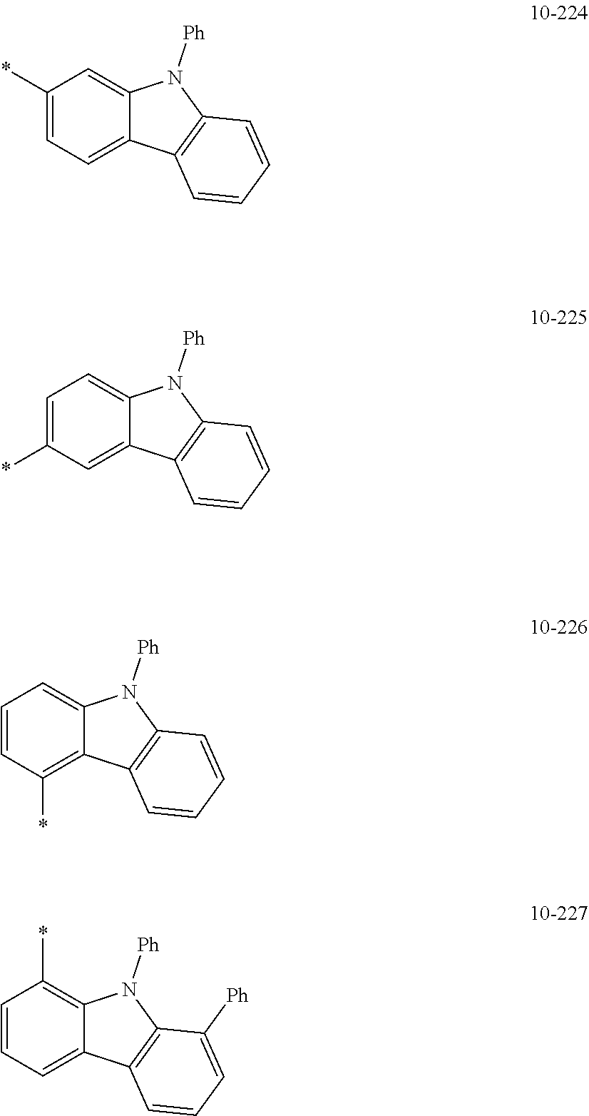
C1=CC(*)=C2C(=C1)N([Ph])C1=C2C=CC=C1.C1=CC=C2C(=C1*)N([Ph])C1=C2C=CC=C1[Ph].C1(*)=CC=C2C(=C1)N([Ph])C1=C2C=CC=C1.C1=C(*)C=C2C(=C1)N([Ph])C1=C2C=CC=C1
